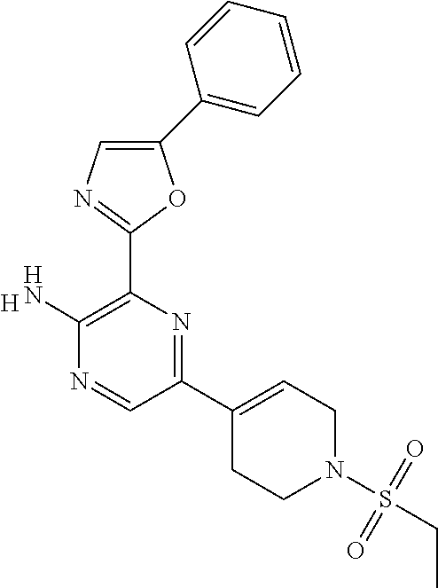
C1(C2=CC=CC=C2)=CN=C(C2=C(N)N=CC(C3=CCN(S(CC)(=O)=O)CC3)=N2)O1.[H]
